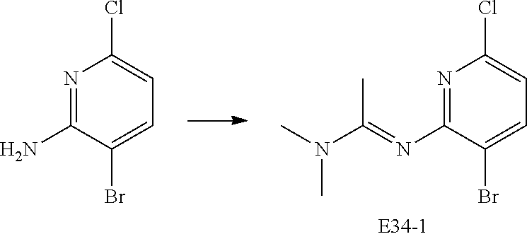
C1(N)=NC(Cl)=CC=C1Br.C1(N=C(N(C)C)C)=NC(Cl)=CC=C1Br
